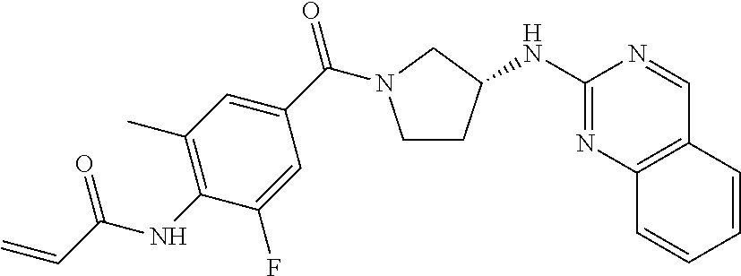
C1CC(NC2=NC3=C(C=N2)C=CC=C3)CN1C(C1=CC(C)=C(NC(=O)C=C)C(F)=C1)=O
